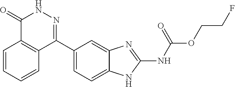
O(CCF)C(=O)NC1=NC2=CC(C3=NNC(=O)C4=C3C=CC=C4)=CC=C2N1
